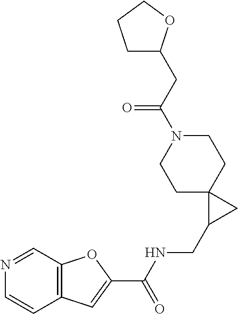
C1C2(CCN(C(CC3CCCO3)=O)C1)C(CNC(C1=CC3=C(O1)C=NC=C3)=O)C2
